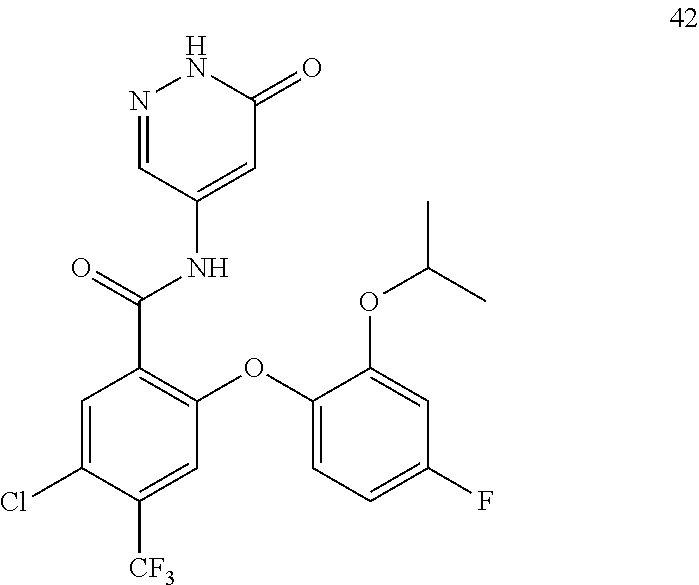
N1=CC(NC(C2=C(OC3=CC=C(F)C=C3OC(C)C)C=C([CF3])C(Cl)=C2)=O)=CC(=O)N1
